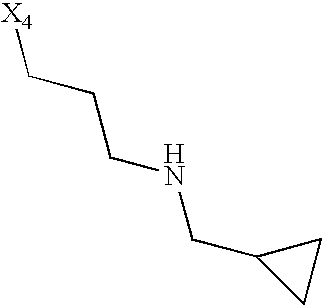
[X4]CCCNCC1CC1
